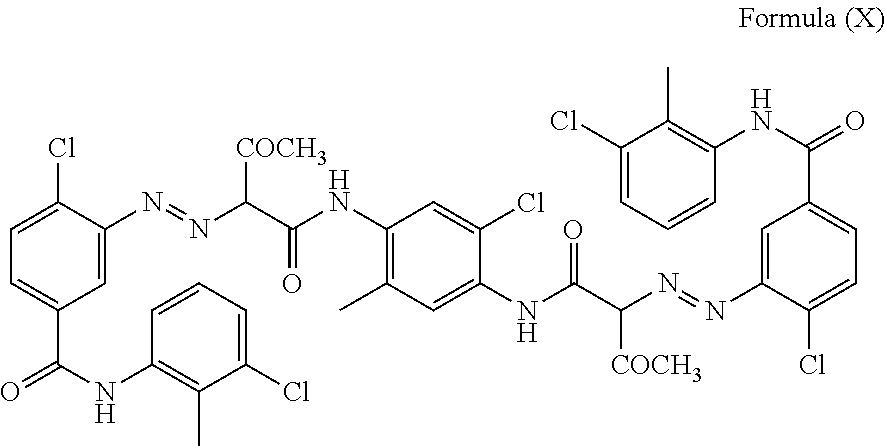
C1=C(N=NC([COCH3])C(=O)NC2=C(C)C=C(NC(=O)C([COCH3])N=NC3=CC(C(NC4=C(C)C(Cl)=CC=C4)=O)=CC=C3Cl)C(Cl)=C2)C(Cl)=CC=C1C(=O)NC1=C(C)C(Cl)=CC=C1
